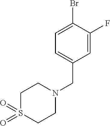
BrC1=CC=C(CN2CCS(=O)(=O)CC2)C=C1F
